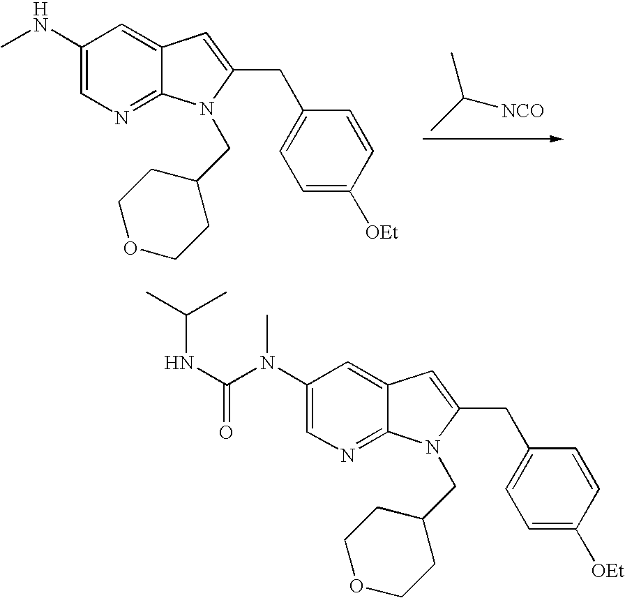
C1(NC)=CN=C2C(=C1)C=C(CC1=CC=C([OEt])C=C1)N2CC1CCOCC1.CC([NCO])C.C1(N(C(NC(C)C)=O)C)=CN=C2C(=C1)C=C(CC1=CC=C([OEt])C=C1)N2CC1CCOCC1
